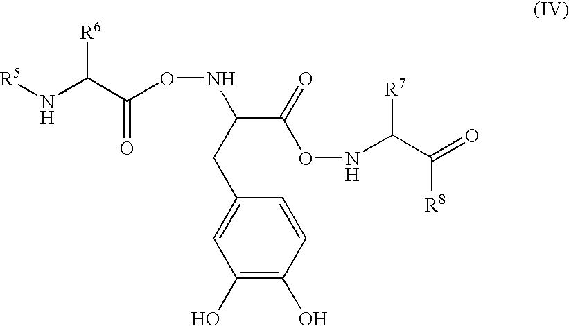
N(C(C(ONC(CC1=CC(O)=C(O)C=C1)C(ONC(C(=O)[R8])[R7])=O)=O)[R6])[R5]
